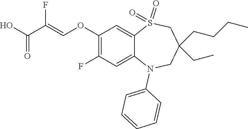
FC(=COC1=C(F)C=C2C(=C1)S(=O)(=O)CC(CCCC)(CC)CN2C1=CC=CC=C1)C(=O)O
